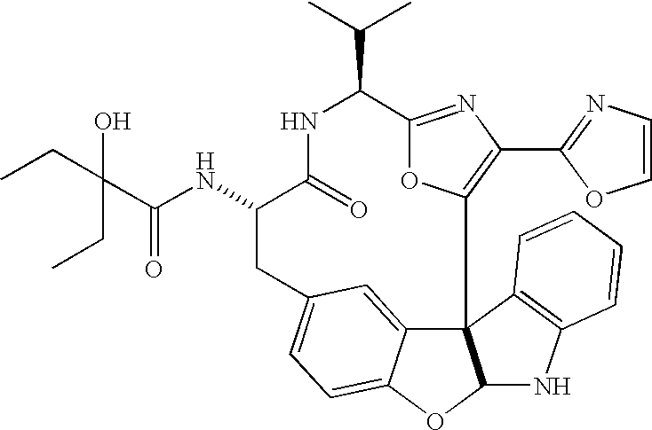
C123C4=CC(=CC=C4OC1NC1=C2C=CC=C1)CC(NC(=O)C(CC)(CC)O)C(=O)NC(C(C)C)C1=NC(C2=NC=CO2)=C3O1
